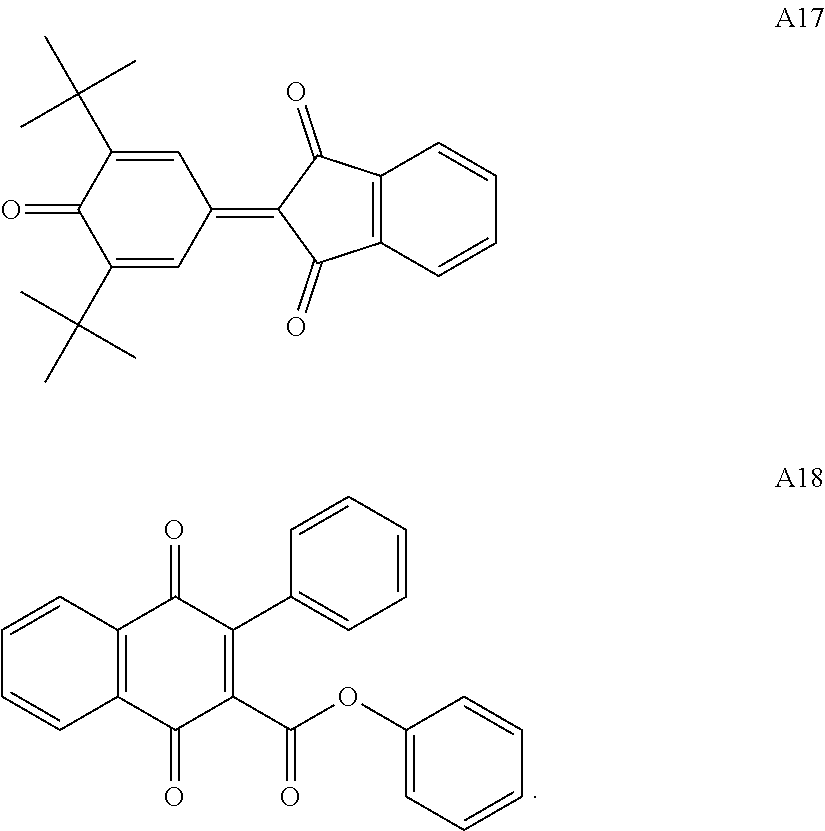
C1=CC2=C(C=C1)C(=O)C(C(OC1=CC=CC=C1)=O)=C(C1=CC=CC=C1)C2=O.C1=C(C(C)(C)C)C(=O)C(C(C)(C)C)=CC1=C1C(=O)C2=C(C1=O)C=CC=C2
